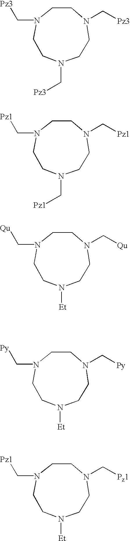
C1N(C[Pz3])CCN(C[Pz3])CCN(C[Pz3])C1.C1N(C[Pz1])CCN(C[Pz1])CCN(C[Pz1])C1.C1N(C[Qu])CCN(C[Qu])CCN([Et])C1.C1N(C[Py])CCN(C[Py])CCN([Et])C1.C1N(C[Pz1])CCN(C[Pz1])CCN([Et])C1
